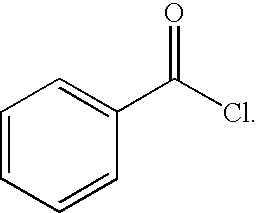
C1=CC=CC(C(Cl)=O)=C1
